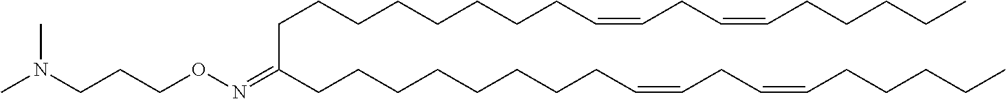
C(CCCCCCCCC=CCC=CCCCCC)(CCCCCCCCC=CCC=CCCCCC)=NOCCCN(C)C
